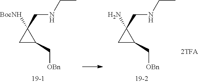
C1C(C[OBn])C1(CNCC)[BocNH].C1C(C[OBn])C1(CNCC)N
